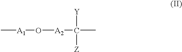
C[A1]O[A2]C([Y])(C)[Z]
